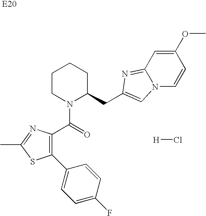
C1=C(F)C=CC(C2=C(C(=O)N3C(CC4=CN5C=CC(OC)=CC5=N4)CCCC3)N=C(C)S2)=C1.[H]Cl
